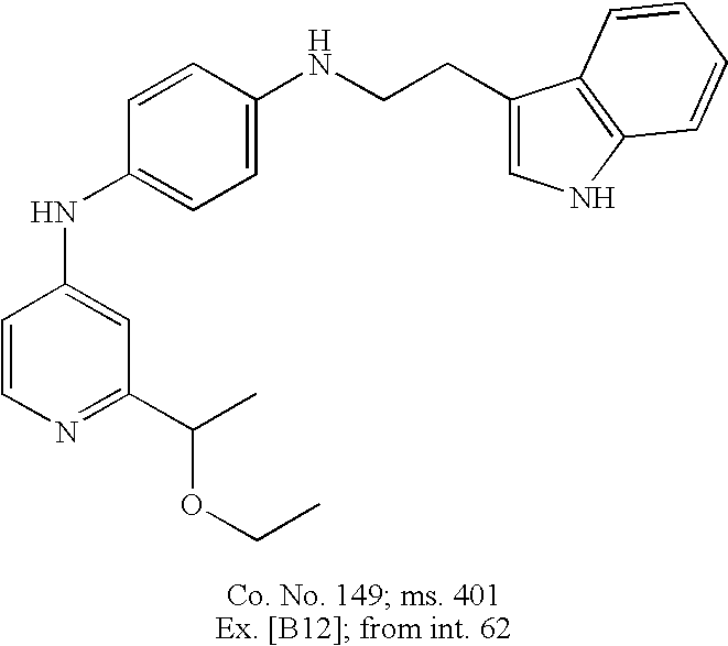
C1=CN=C(C(OCC)C)C=C1NC1=CC=C(NCCC2=CNC3=C2C=CC=C3)C=C1
